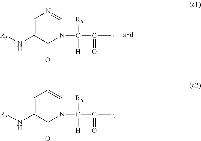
N1(C([R6])(C(=O)C)[H])C=NC=C(N[R5])C1=O.N1(C([R6])(C(=O)C)[H])C=CC=C(N[R5])C1=O
